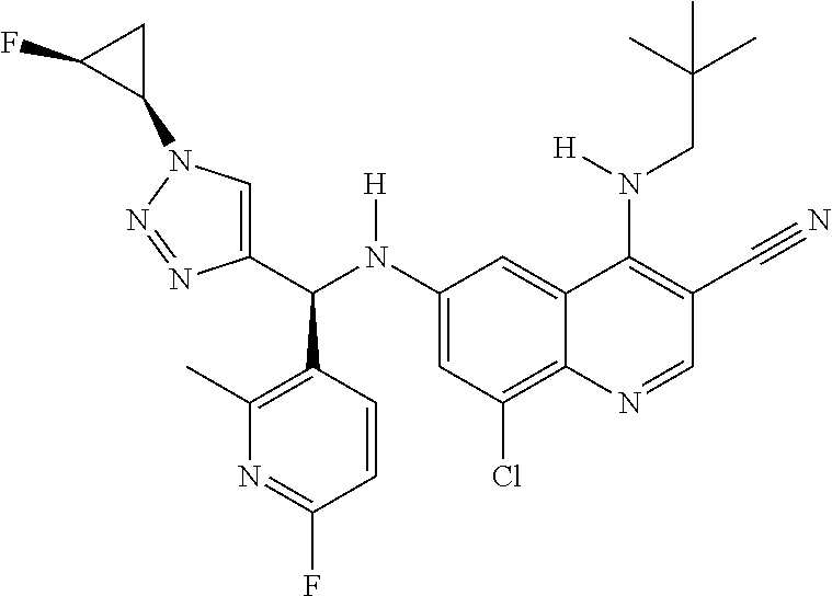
C1(N(C(C2=CN(C3CC3F)N=N2)C2=C(C)N=C(F)C=C2)[H])=CC(Cl)=C2C(=C1)C(N(CC(C)(C)C)[H])=C(C#N)C=N2
